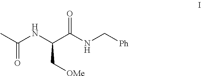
CC(NC(C(NC[Ph])=O)C[OMe])=O
